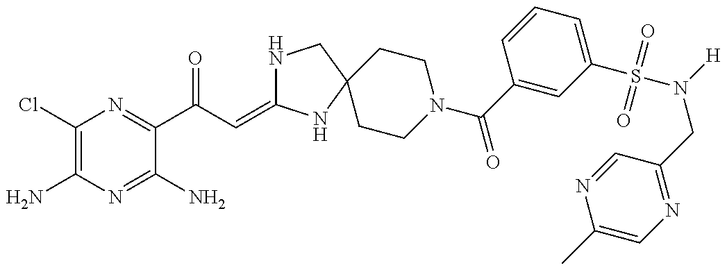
C1(Cl)=C(N)N=C(N)C(C(C=C2NCC3(N2)CCN(C(=O)C2=CC(S(=O)(=O)N([H])CC4=NC=C(C)N=C4)=CC=C2)CC3)=O)=N1
